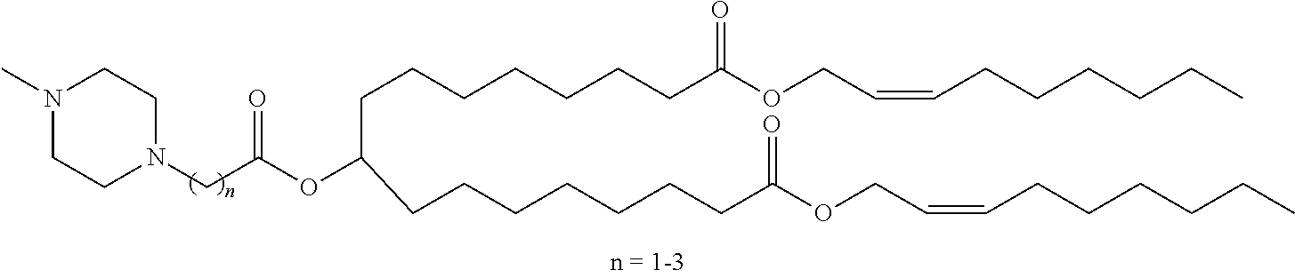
C1CN(CC(OC(CCCCCCCC(OCC=CCCCCCC)=O)CCCCCCCC(OCC=CCCCCCC)=O)=O)CCN1C
